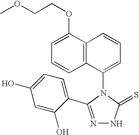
N1=C(C2=CC=C(O)C=C2O)N(C2=CC=CC3=C2C=CC=C3OCCOC)C(=S)N1
